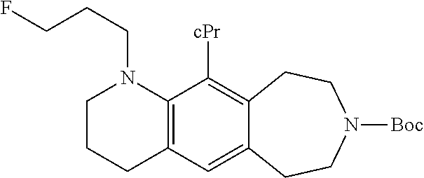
C12=C(N(CCCF)CCC1)C([cPr])=C1C(=C2)CCN([Boc])CC1
